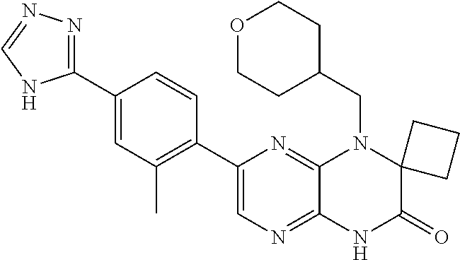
C1(C2=CN=C3C(=N2)N(CC2CCOCC2)C2(C(=O)N3)CCC2)=C(C)C=C(C2=NN=CN2)C=C1
